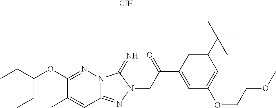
C12=NN(CC(C3=CC(OCCOC)=CC(C(C)(C)C)=C3)=O)C(=N)N1N=C(OC(CC)CC)C(C)=C2.Cl
